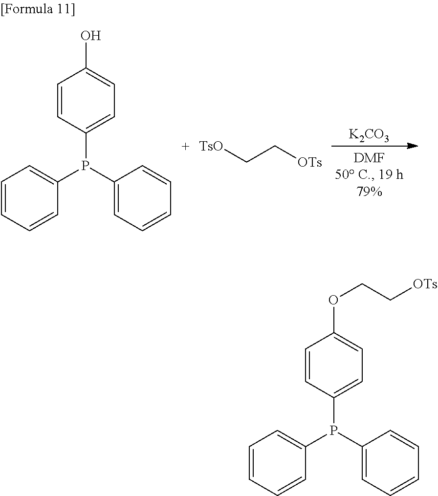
OC1=CC=C(P(C2=CC=CC=C2)C2=CC=CC=C2)C=C1.[TsO]CC[OTs].[K2CO3].O(C1=CC=C(P(C2=CC=CC=C2)C2=CC=CC=C2)C=C1)CC[OTs]
